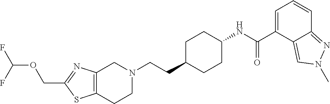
C12=C(CCN(CCC3CCC(NC(C4=CC=CC5=NN(C)C=C45)=O)CC3)C1)SC(COC(F)F)=N2
